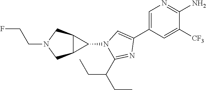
C1=C(C2=CN(C3C4C3CN(CCF)C4)C(C(CC)CC)=N2)C=C([CF3])C(N)=N1
